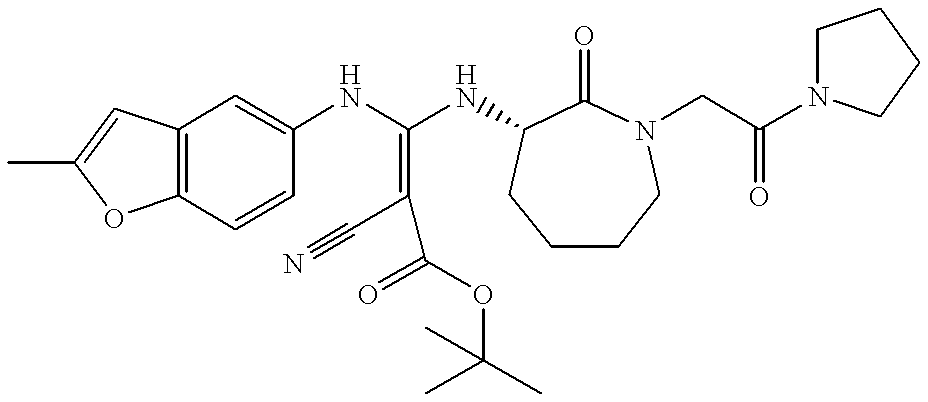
C12=C(C=CC(NC(NC3C(=O)N(CC(N4CCCC4)=O)CCCC3)=C(C#N)C(=O)OC(C)(C)C)=C1)OC(C)=C2
